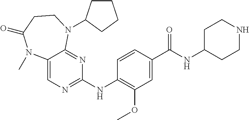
C1(NC2=NC=C3C(=N2)N(C2CCCC2)CCC(=O)N3C)=C(OC)C=C(C(NC2CCNCC2)=O)C=C1
